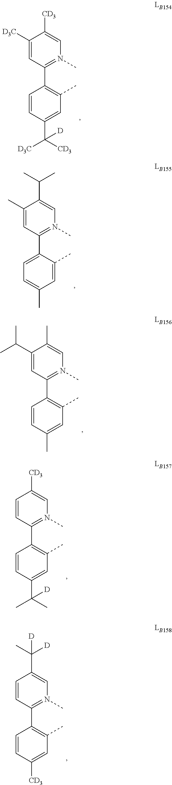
C1=C([D3C])C([CD3])=CN(C)=C1C1=C(C)C=C(C([CD3])([D3C])[D])C=C1.C1=C(C)C(C(C)C)=CN(C)=C1C1=CC=C(C)C=C1C.C1=C(C(C)C)C(C)=CN(C)=C1C1=C(C)C=C(C)C=C1.C1=CC([CD3])=CN(C)=C1C1=C(C)C=C(C(C)(C)[D])C=C1.C1=CC(C(C)([D])[D])=CN(C)=C1C1=C(C)C=C([CD3])C=C1
